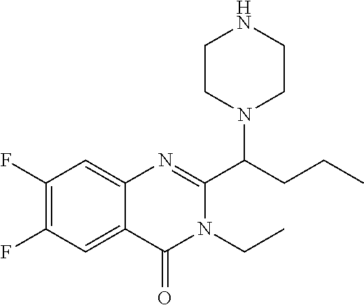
C1CN(C(CCC)C2=NC3=CC(F)=C(F)C=C3C(=O)N2CC)CCN1
